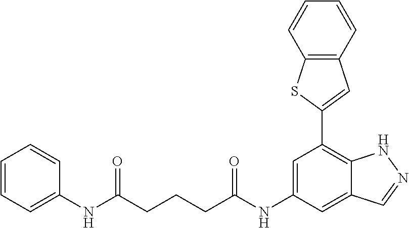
C12=C(C=CC=C1)C=C(C1=C3C(=CC(NC(=O)CCCC(NC4=CC=CC=C4)=O)=C1)C=NN3)S2
